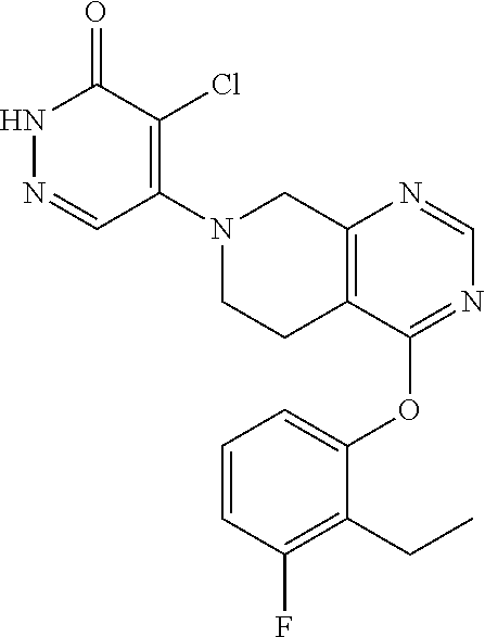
N1=C(OC2=CC=CC(F)=C2CC)C2=C(N=C1)CN(C1=C(Cl)C(=O)NN=C1)CC2
